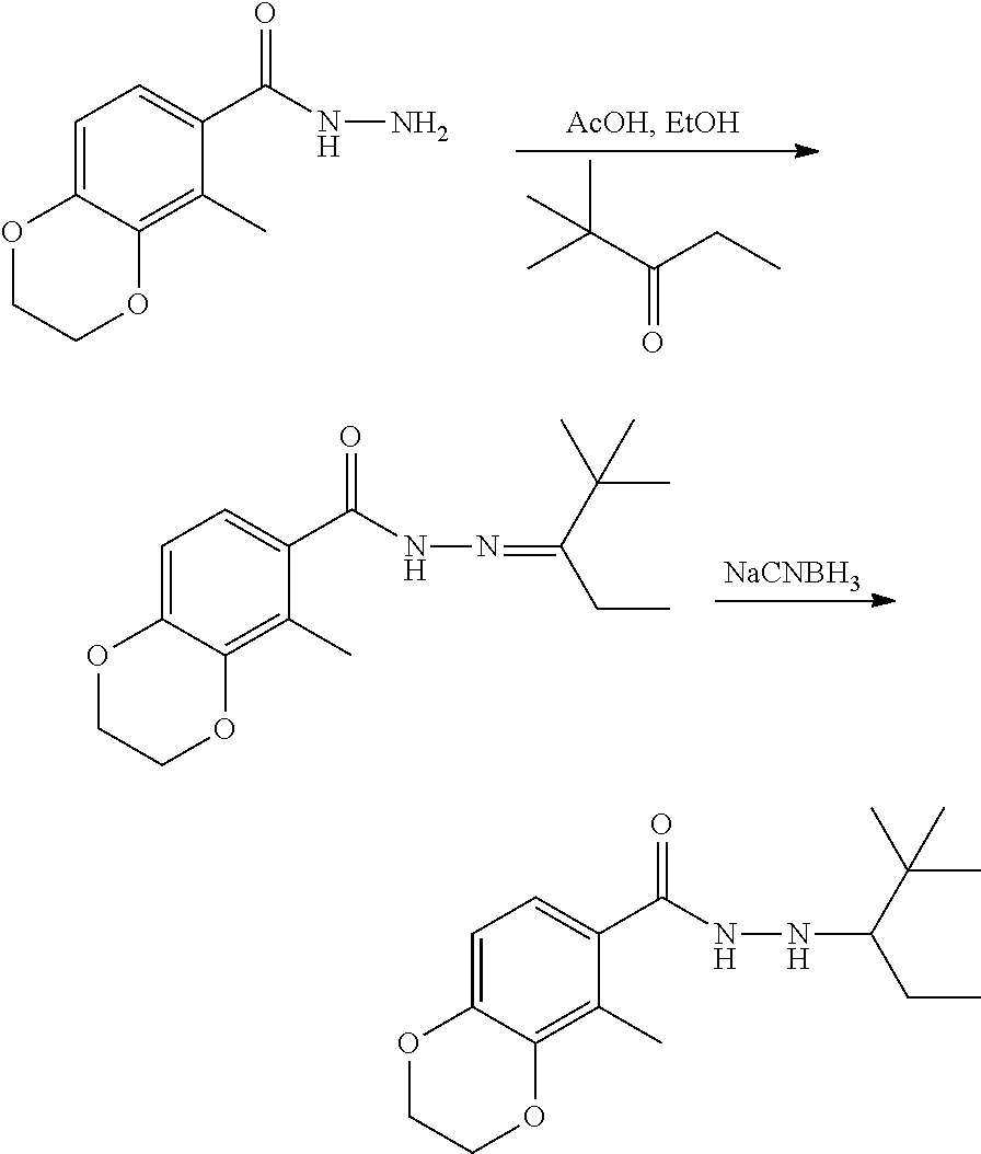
CC(C(CC)=O)(C)C.O1CCOC2=C(C)C(C(NN)=O)=CC=C12.[NaCNBH3].O1CCOC2=C(C)C(C(NN=C(CC)C(C)(C)C)=O)=CC=C12.O1CCOC2=C(C)C(C(NNC(CC)C(C)(C)C)=O)=CC=C12
